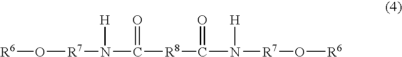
[R6]O[R7]N(C([R8]C(N([R7]O[R6])[H])=O)=O)[H]
